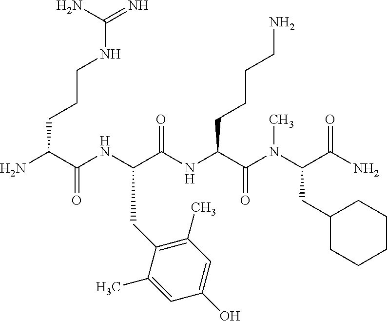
NC(C(NC(C(NC(C(N(C(C(N)=O)CC1CCCCC1)C)=O)CCCCN)=O)CC1=C(C)C=C(O)C=C1C)=O)CCCNC(=N)N
